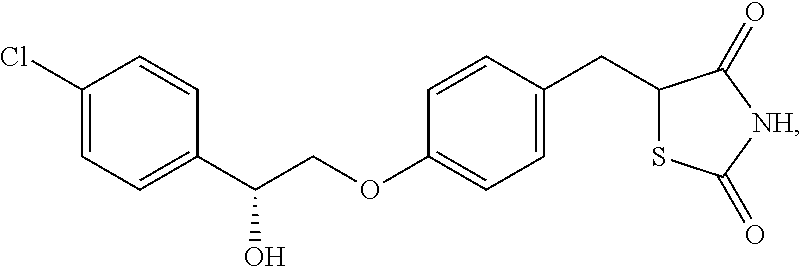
C1(Cl)=CC=C(C(O)COC2=CC=C(CC3SC(=O)[NH]C3=O)C=C2)C=C1
